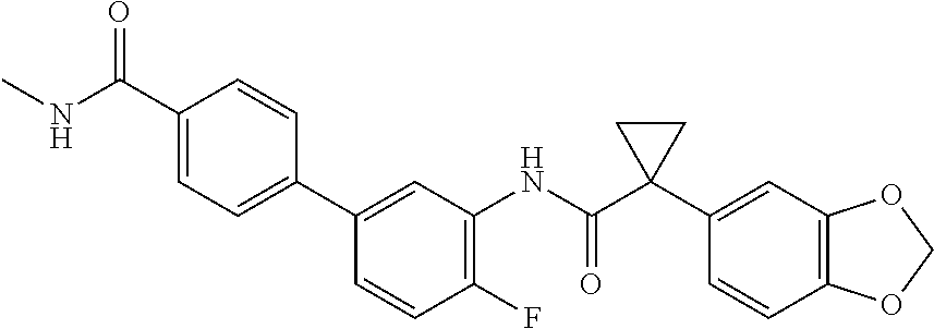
C1=CC(F)=C(NC(C2(C3=CC4=C(C=C3)OCO4)CC2)=O)C=C1C1=CC=C(C(=O)NC)C=C1
